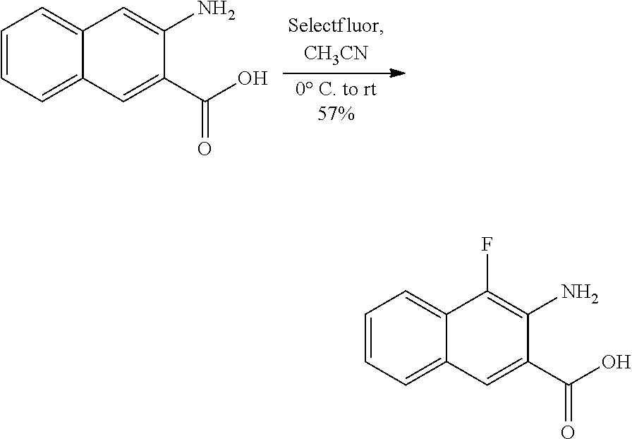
C1=CC=C2C(=C1)C=C(N)C(C(O)=O)=C2.C1=CC=C2C(=C1)C(F)=C(N)C(C(O)=O)=C2
